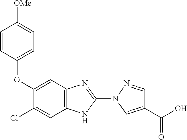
N1(C2=NC3=C(C=C(Cl)C(OC4=CC=C([OMe])C=C4)=C3)N2)N=CC(C(=O)O)=C1
